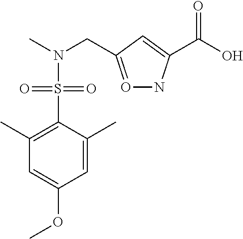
C1=C(C)C(S(=O)(=O)N(CC2=ONC(C(O)=O)=C2)C)=C(C)C=C1OC
